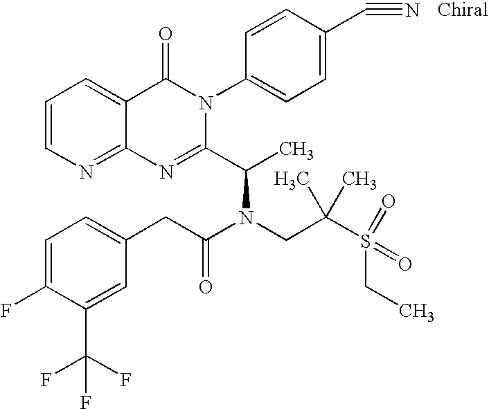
C12=NC=CC=C1C(=O)N(C1=CC=C(C#N)C=C1)C(C(C)N(CC(S(CC)(=O)=O)(C)C)C(CC1=CC=C(F)C(C(F)(F)F)=C1)=O)=N2
